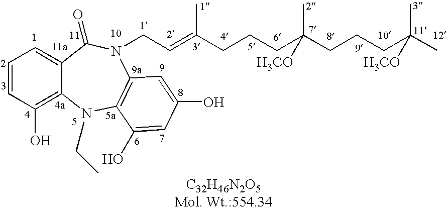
C1=CC(O)=C2C(=C1)C(=O)N(CC=C(CCCC(CCCC(C)(C)[H3CO])(C)[H3CO])C)C1=C(C(O)=CC(O)=C1)N2CC
